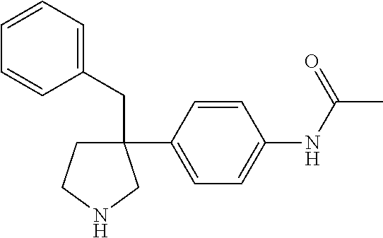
C1(CC2(C3=CC=C(NC(C)=O)C=C3)CCNC2)=CC=CC=C1
